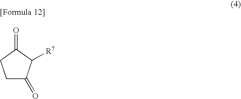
C1C(=O)C([R7])C(=O)C1
